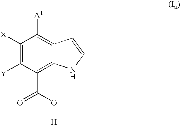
C1([X])=C([Y])C(C(O[H])=O)=C2C(=C1[A1])C=CN2
